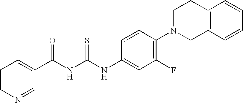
C1(C(NC(NC2=CC(F)=C(N3CC4=C(CC3)C=CC=C4)C=C2)=S)=O)=CC=CN=C1
